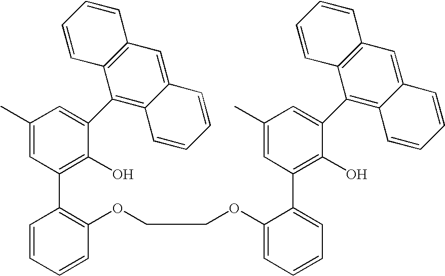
C1(C)=CC(C2=C(OCCOC3=CC=CC=C3C3=C(O)C(C4=C5C(=CC6=C4C=CC=C6)C=CC=C5)=CC(C)=C3)C=CC=C2)=C(O)C(C2=C3C(=CC4=C2C=CC=C4)C=CC=C3)=C1
